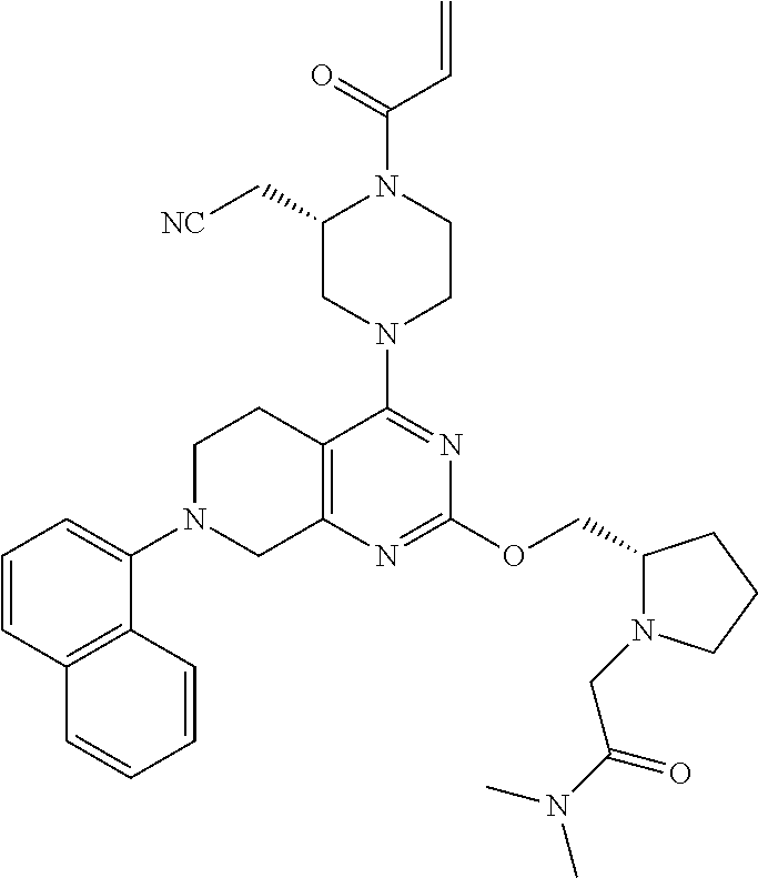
C1=CC2=C(C(N3CC4=C(CC3)C(N3CCN(C(C=C)=O)C(C[NC])C3)=NC(OCC3N(CC(N(C)C)=O)CCC3)=N4)=C1)C=CC=C2
